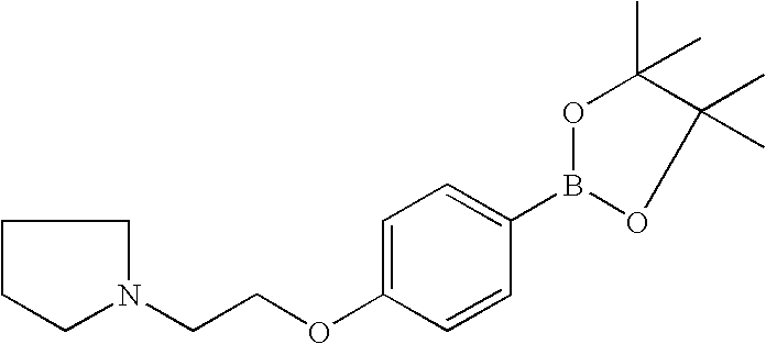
C1=C(OCCN2CCCC2)C=CC(B2OC(C)(C)C(C)(C)O2)=C1
